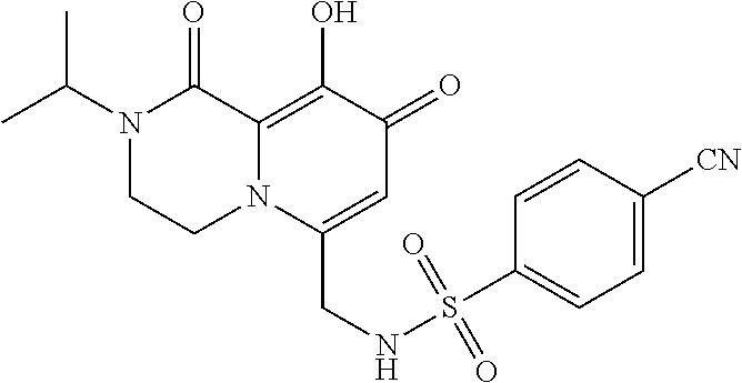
N1(C(C)C)CCN2C(=C(O)C(=O)C=C2CNS(C2=CC=C([CN])C=C2)(=O)=O)C1=O
